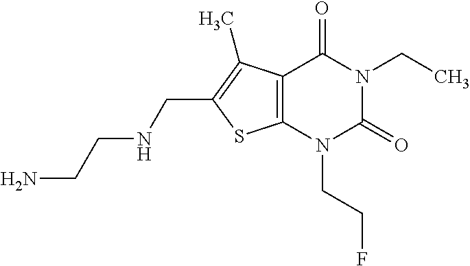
C12=C(N(CCF)C(=O)N(CC)C1=O)SC(CNCCN)=C2C
